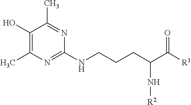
C1(O)=C(C)N=C(NCCCC(C([R1])=O)N[R2])N=C1C
